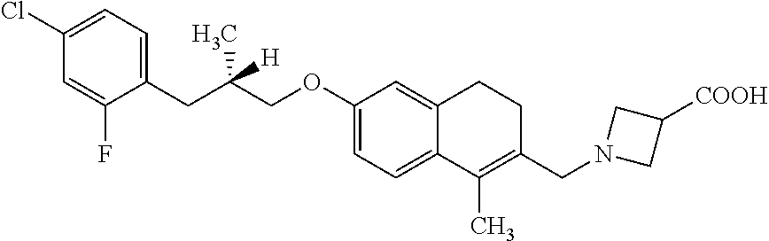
C1(Cl)=CC=C(CC(COC2=CC=C3C(=C2)CCC(CN2CC([COOH])C2)=C3C)(C)[H])C(F)=C1
